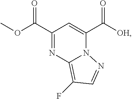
C1(C(OC)=O)=NC2=C(F)C=NN2C(C([OH])=O)=C1
